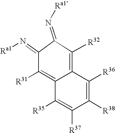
N(=C1C(=N[Ra1])C([R31])=C2C(=C1[R32])C([R36])=C([R38])C([R37])=C2[R35])[Ra1]
